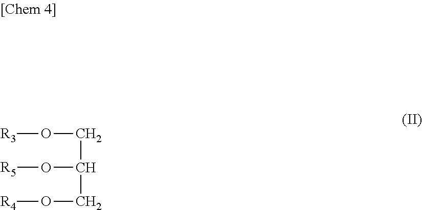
[R3]OCC(CO[R4])O[R5]
